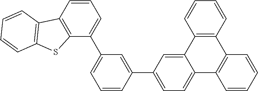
C1=CC(C2=CC=C3C4=C(C=CC=C4)C4=C(C3=C2)C=CC=C4)=CC(C2=CC=CC3=C2SC2=C3C=CC=C2)=C1
